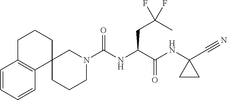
N1(C(NC(C(NC2(C#N)CC2)=O)CC(C)(F)F)=O)CC2(CCC1)CCCC1=C2C=CC=C1
